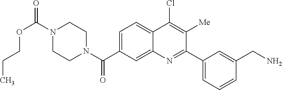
N1(C(OCCC)=O)CCN(C(=O)C2=CC=C3C(=C2)N=C(C2=CC=CC(CN)=C2)C([Me])=C3Cl)CC1
